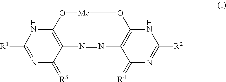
N1=C([R1])NC2=C(C1=[R3])N=NC1=C(NC([R2])=NC1=[R4])O[Me]O2
